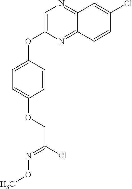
C1=C(OC2=CC=C(OCC(Cl)=NOC)C=C2)N=C2C(=N1)C=C(Cl)C=C2
